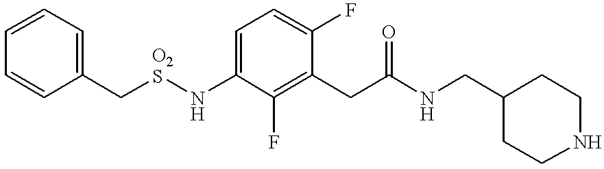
C1=CC=CC(C[O2S]NC2=CC=C(F)C(CC(=O)NCC3CCNCC3)=C2F)=C1
